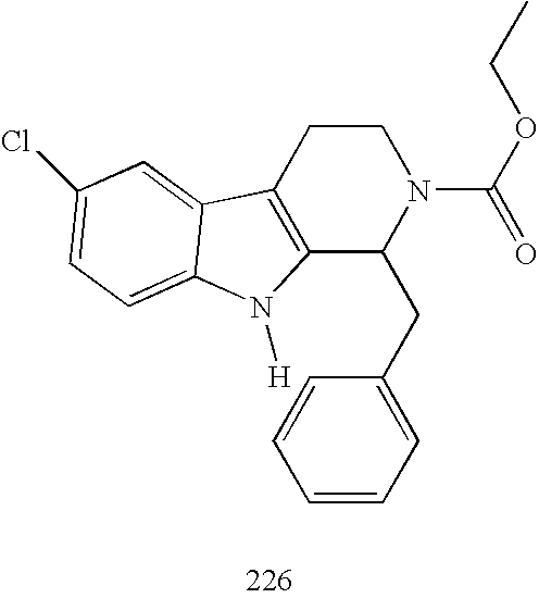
C12=C(CCN(C(=O)OCC)C1CC1=CC=CC=C1)C1=CC(Cl)=CC=C1N2[H]
